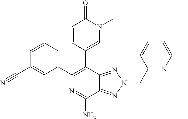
C1=CC(C2=C(C3=CC=CC(C#N)=C3)N=C(N)C3=NN(CC4=NC(C)=CC=C4)N=C23)=CN(C)C1=O
